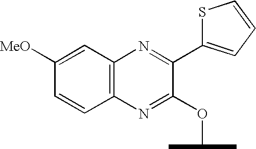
C12=C(N=C(C3=CC=CS3)C(OC(C)C)=N1)C=C([MeO])C=C2
